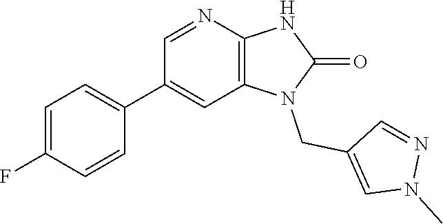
C1(C2=CC=C(F)C=C2)=CC2=C(N=C1)NC(=O)N2CC1=CN(C)N=C1
